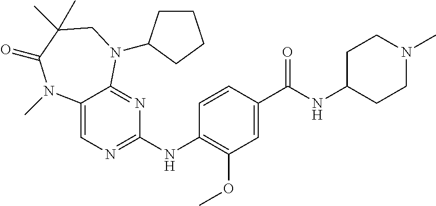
C1=CC(C(NC2CCN(C)CC2)=O)=CC(OC)=C1NC1=NC=C2C(=N1)N(C1CCCC1)CC(C)(C)C(=O)N2C
